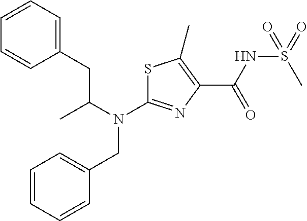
N(C1=NC(C(NS(C)(=O)=O)=O)=C(C)S1)(CC1=CC=CC=C1)C(CC1=CC=CC=C1)C
